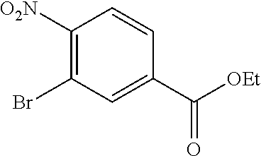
C1([O2N])=C(Br)C=C(C([OEt])=O)C=C1
